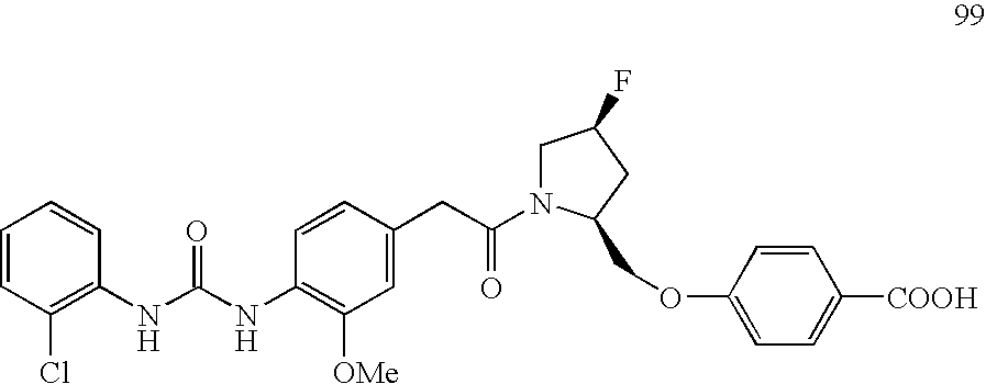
C1=CC(Cl)=C(NC(NC2=C([OMe])C=C(CC(=O)N3CC(F)CC3COC3=CC=C([COOH])C=C3)C=C2)=O)C=C1
